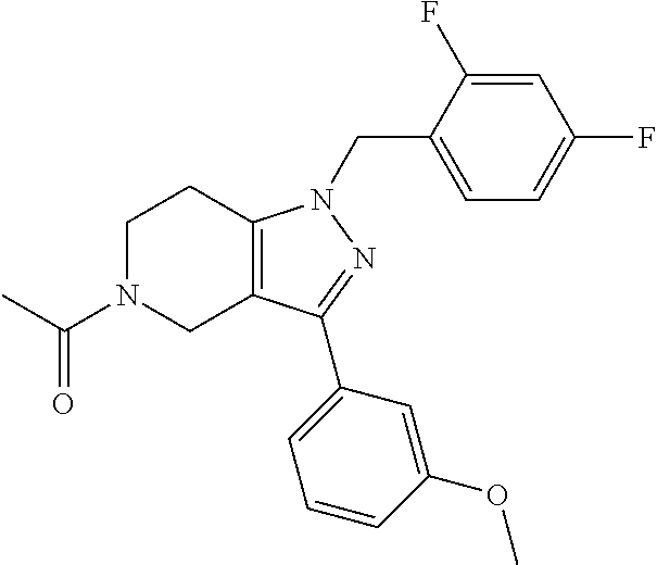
C1N(C(C)=O)CC2=C(C1)N(CC1=CC=C(F)C=C1F)N=C2C1=CC=CC(OC)=C1
